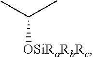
CC(C)[OSiRaRbRc]
